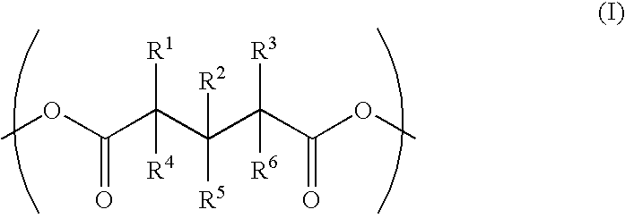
COC(C(C(C(C(OC)=O)([R3])[R6])([R2])[R5])([R4])[R1])=O
